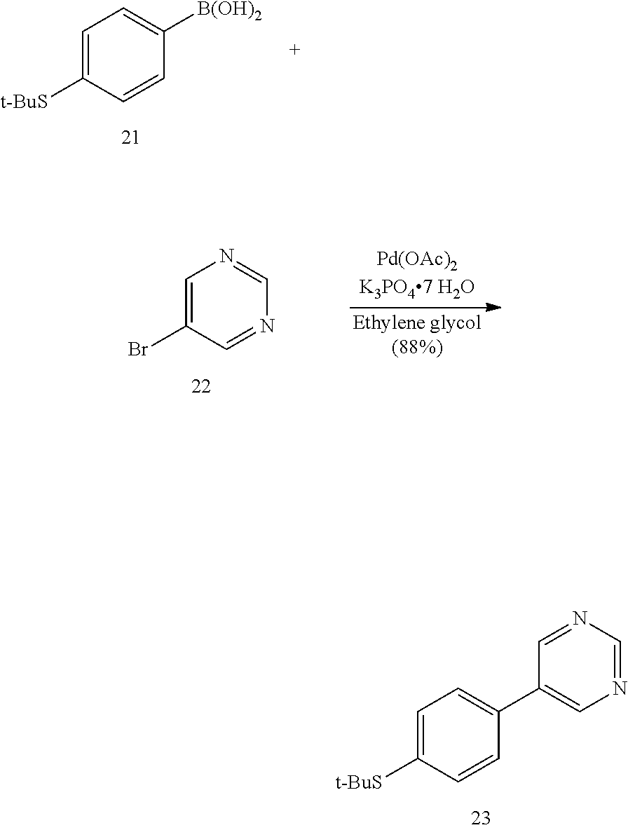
C1=C([t-BuS])C=CC([B(OH)2])=C1.C1=C(Br)C=NC=N1.C1=C([t-BuS])C=CC(C2=CN=CN=C2)=C1
